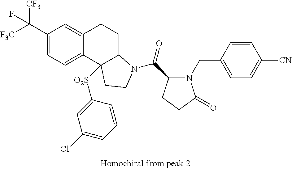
[F3C]C(C1=CC=C2C(=C1)CCC1C2([O2S]C2=CC(Cl)=CC=C2)CCN1C(C1N(CC2=CC=C([CN])C=C2)C(=O)CC1)=O)([CF3])F
